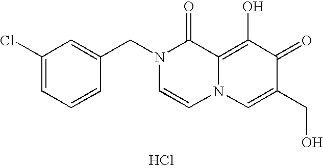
C1(Cl)=CC=CC(CN2C=CN3C(=C(O)C(=O)C(CO)=C3)C2=O)=C1.Cl
